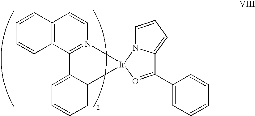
C12=C(C3=N(C=C1)[Ir]1(N4C=CC=C4C(C4=CC=CC=C4)=O1)C1=CC=CC=C31)C=CC=C2
